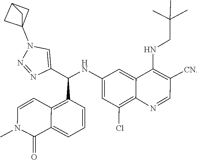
N1=NN(C23CC(C2)C3)C=C1C(C1=C2C=CN(C)C(=O)C2=CC=C1)NC1=CC(Cl)=C2C(=C1)C(NCC(C)(C)C)=C([CN])C=N2
